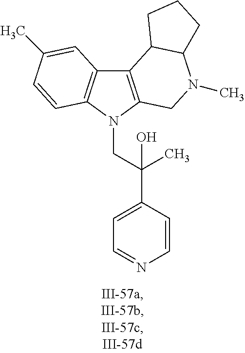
C12=C(N(CC(C3=CC=NC=C3)(C)O)C3=C1C=C(C)C=C3)CN(C)C1C2CCC1
